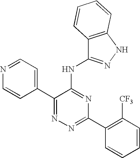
N1=C(C2=C([CF3])C=CC=C2)N=C(NC2=NNC3=C2C=CC=C3)C(C2=CC=NC=C2)=N1
